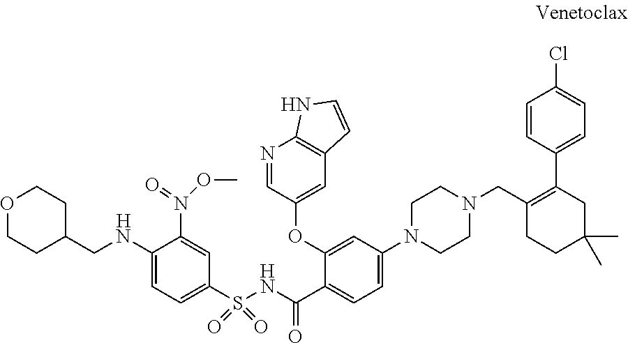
O1CCC(CNC2=CC=C(S(NC(C3=CC=C(N4CCN(CC5=C(C6=CC=C(Cl)C=C6)CC(C)(C)CC5)CC4)C=C3OC3=CC4=C(N=C3)NC=C4)=O)(=O)=O)C=C2N(OC)=O)CC1.[H].[H]
